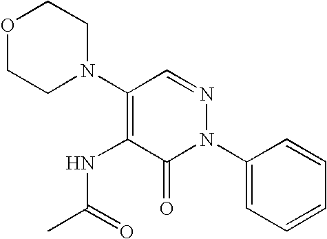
C1(N2N=CC(N3CCOCC3)=C(NC(C)=O)C2=O)=CC=CC=C1
